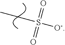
CCS([O-])(=O)=O
